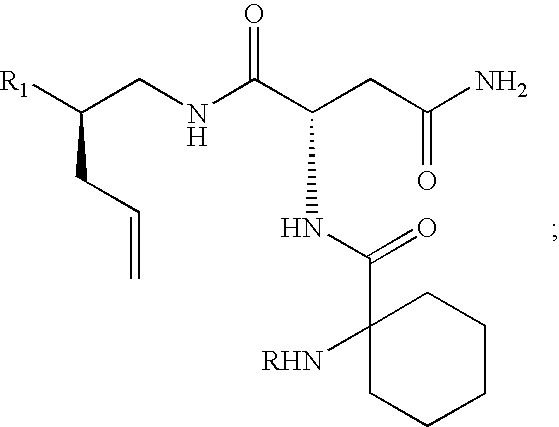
[R1]C(CNC(C(CC(N)=O)NC(C1([RHN])CCCCC1)=O)=O)CC=C
